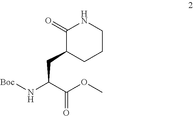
C(C(C(OC)=O)N[Boc])C1CCCNC1=O
